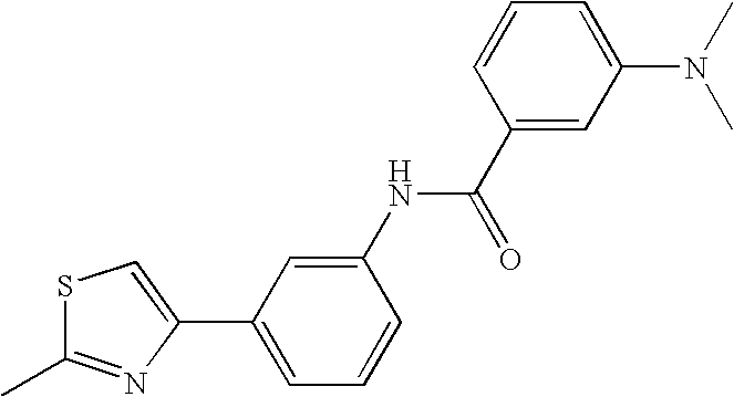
C1(C)=NC(C2=CC=CC(NC(=O)C3=CC(N(C)C)=CC=C3)=C2)=CS1
